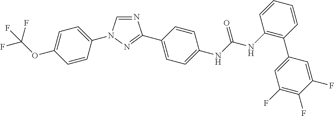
C1=C(OC(F)(F)F)C=CC(N2C=NC(C3=CC=C(NC(NC4=C(C5=CC(F)=C(F)C(F)=C5)C=CC=C4)=O)C=C3)=N2)=C1
